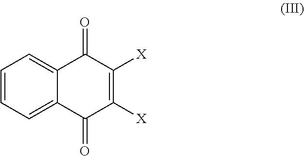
C1=CC=C2C(=C1)C(=O)C([X])=C([X])C2=O
